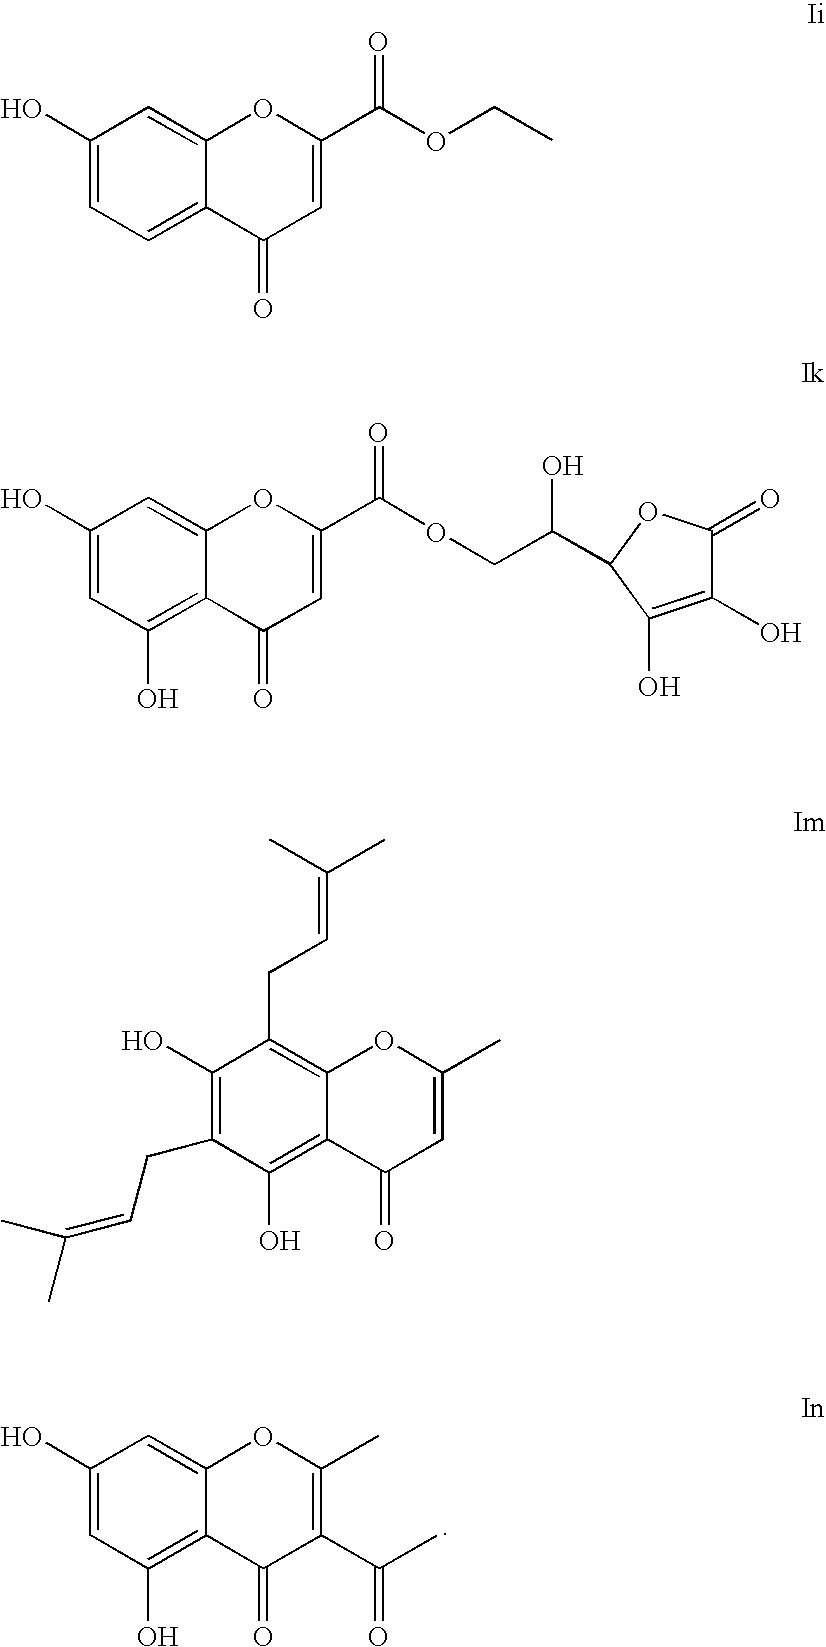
C1(O)=CC(O)=C2C(=C1)OC(C)=C(C(C)=O)C2=O.C1(O)=CC=C2C(=C1)OC(C(OCC)=O)=CC2=O.C1(O)=CC(O)=C2C(=C1)OC(C(OCC(O)C1OC(=O)C(O)=C1O)=O)=CC2=O.C1(O)=C(CC=C(C)C)C(O)=C2C(=C1CC=C(C)C)OC(C)=CC2=O
